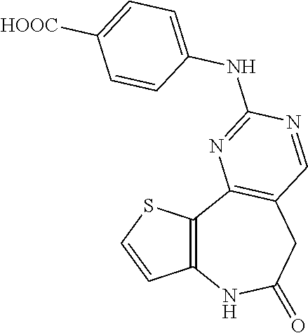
C12=C(C3=C(CC(=O)N1)C=NC(NC1=CC=C([HOOC])C=C1)=N3)SC=C2
